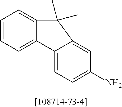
C1=CC=C2C(=C1)C(C)(C)C1=CC(N)=CC=C21
